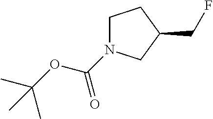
C1N(C(=O)OC(C)(C)C)CC(CF)C1
